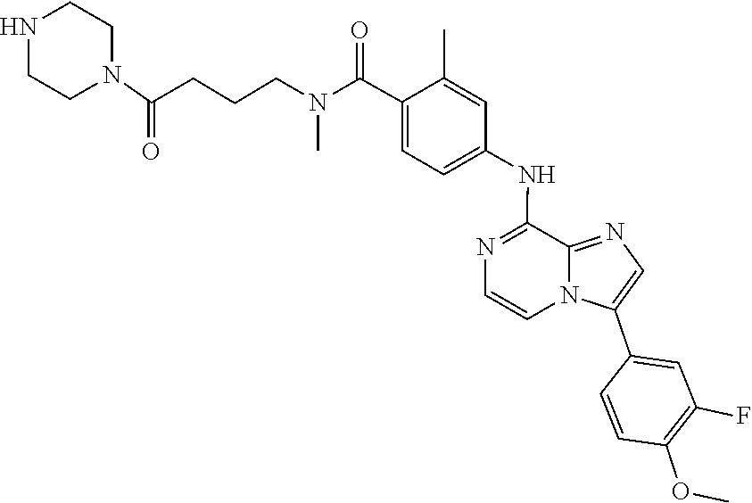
N1CCN(C(CCCN(C(C2=CC=C(NC3=NC=CN4C3=NC=C4C3=CC(F)=C(OC)C=C3)C=C2C)=O)C)=O)CC1
